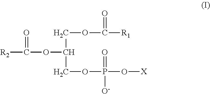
C(C(OC(=O)[R2])COP(=O)(O[X])[O-])OC(=O)[R1]
